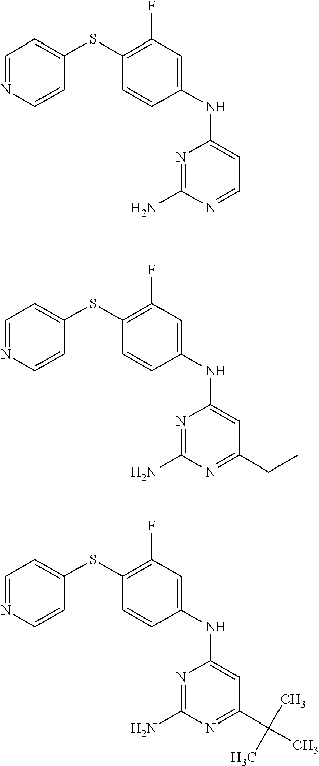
C1=NC=CC(SC2=C(F)C=C(NC3=CC=NC(N)=N3)C=C2)=C1.C1=NC=CC(SC2=C(F)C=C(NC3=CC(CC)=NC(N)=N3)C=C2)=C1.C1=NC=CC(SC2=C(F)C=C(NC3=CC(C(C)(C)C)=NC(N)=N3)C=C2)=C1
